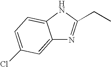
N1C2=CC=C(Cl)C=C2N=C1CC
